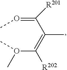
O(C(=C(C(=OC)[R201])C)[R202])(C)C
